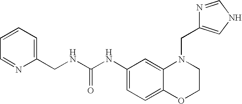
C1(NC(NCC2=CC=CC=N2)=O)=CC=C2C(=C1)N(CC1=CNC=N1)CCO2
